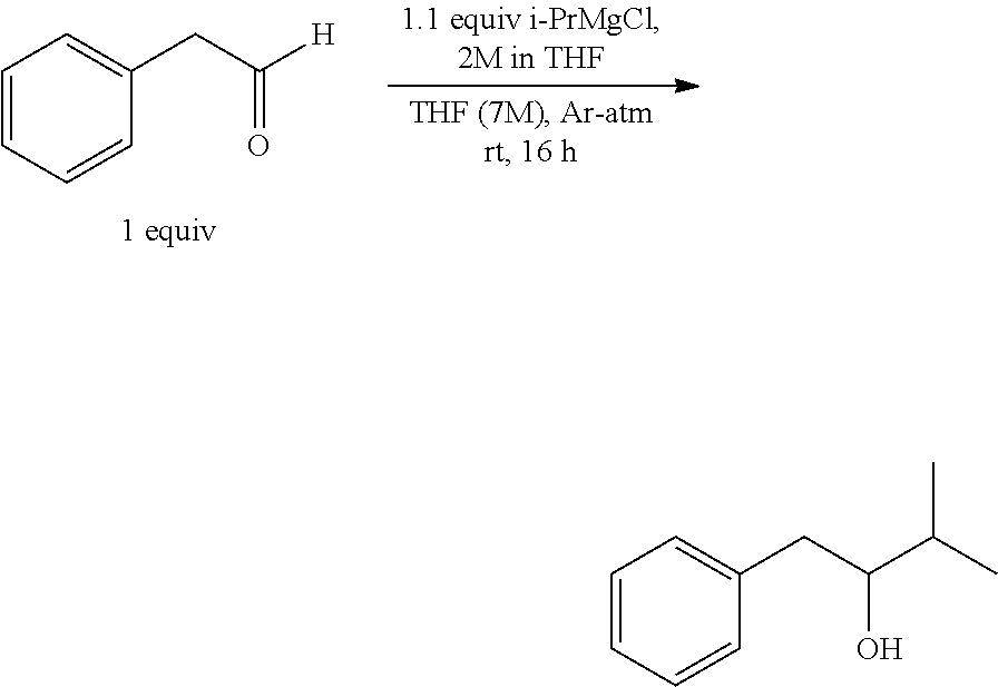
C1=CC=CC(CC([H])=O)=C1.C1=CC=CC(CC(C(C)C)O)=C1
